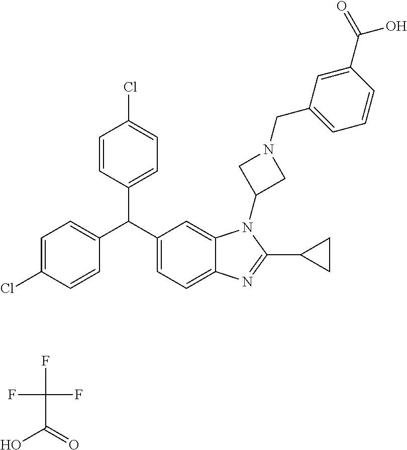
FC(C(=O)O)(F)F.C1=C(Cl)C=CC(C(C2=CC=C3C(=C2)N(C2CN(CC4=CC=CC(C(=O)O)=C4)C2)C(C2CC2)=N3)C2=CC=C(Cl)C=C2)=C1
